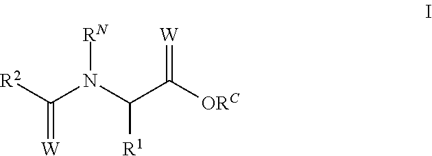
[R2]C(N(C(C([ORC])=[W])[R1])[RN])=[W]
